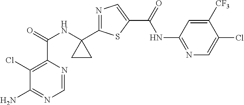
C1=NC(C(=O)NC2(C3=NC=C(C(=O)NC4=NC=C(Cl)C([CF3])=C4)S3)CC2)=C(Cl)C(N)=N1
